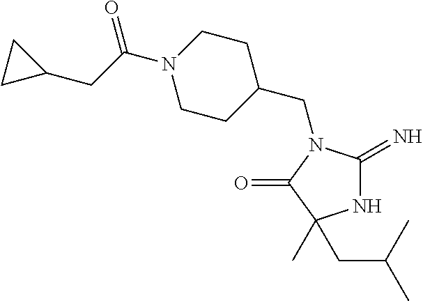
N1C(=N)N(CC2CCN(C(CC3CC3)=O)CC2)C(=O)C1(C)CC(C)C
